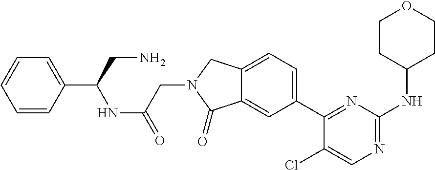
C1(Cl)=CN=C(NC2CCOCC2)N=C1C1=CC=C2C(=C1)C(=O)N(CC(=O)NC(C1=CC=CC=C1)CN)C2
